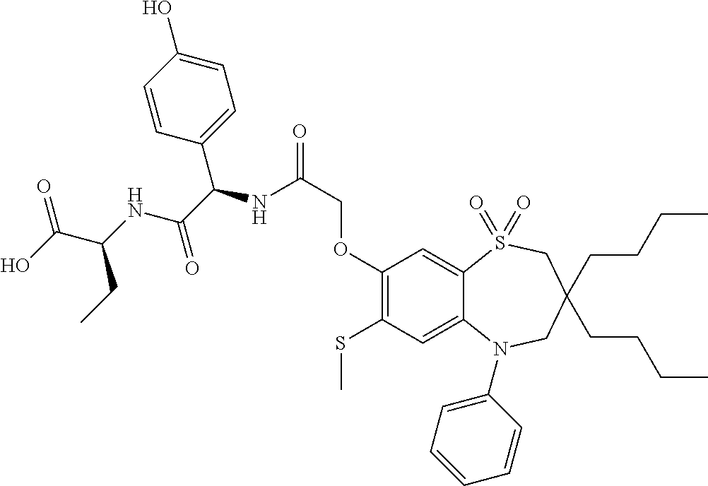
C1(SC)=C(OCC(=O)NC(C(NC(C(O)=O)CC)=O)C2=CC=C(O)C=C2)C=C2C(=C1)N(C1=CC=CC=C1)CC(CCCC)(CCCC)CS2(=O)=O
